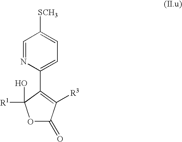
O1C(=O)C([R3])=C(C2=CC=C([SCH3])C=N2)C1(O)[R1]
